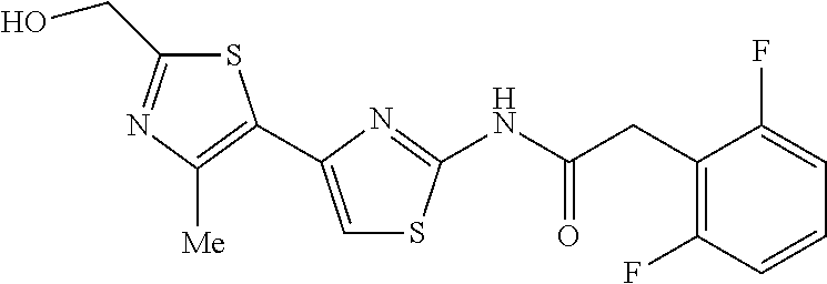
S1C(CO)=NC([Me])=C1C1=CSC(NC(CC2=C(F)C=CC=C2F)=O)=N1
